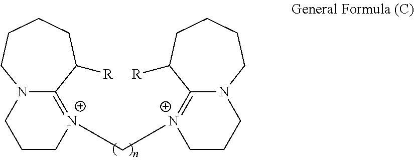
[N+]1(C[N+]2=C3N(CCC2)CCCCC3[R])=C2N(CCC1)CCCCC2[R]
